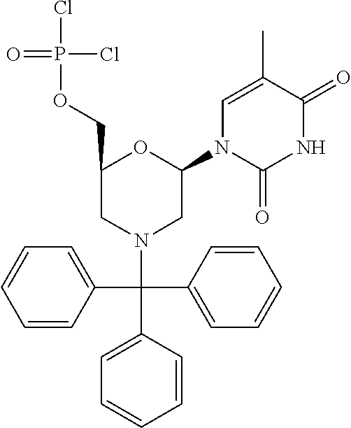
C1=C(C(C2=CC=CC=C2)(C2=CC=CC=C2)N2CC(N3C(=O)NC(=O)C(C)=C3)OC(COP(Cl)(Cl)=O)C2)C=CC=C1
